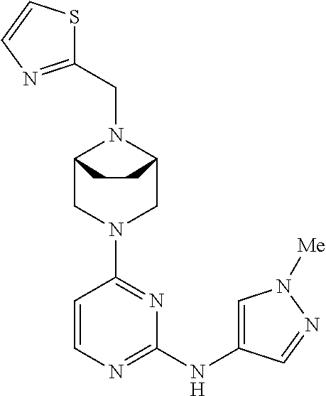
C12CN(C3=NC(NC4=CN([Me])N=C4)=NC=C3)CC(N1CC1=NC=CS1)CC2
